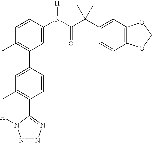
C1=C(N(C(C2(C3=CC4=C(C=C3)OCO4)CC2)=O)[H])C=CC(C)=C1C1=CC(C)=C(C2=NN=NN2[H])C=C1
